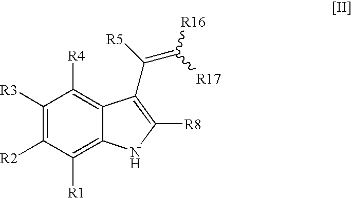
C1([R3])=C([R2])C([R1])=C2C(=C1[R4])C(C([R5])=C([R17])[R16])=C([R8])N2
